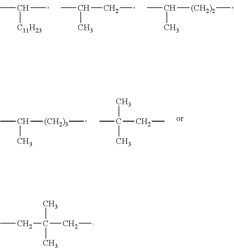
CC(C)[C11H23].CC(CC)C.CC([(CH2)2]C)C.CC(C)(C)CC.CC([(CH2)3]C)C.CCC(C)(C)CC
